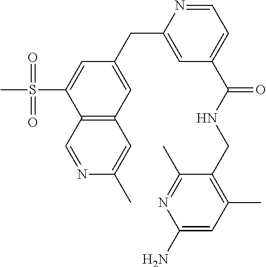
C1(CC2=CC(C(NCC3=C(C)C=C(N)N=C3C)=O)=CC=N2)=CC2=C(C(S(C)(=O)=O)=C1)C=NC(C)=C2
